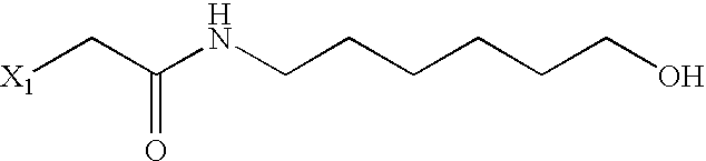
[X1]CC(NCCCCCCO)=O
